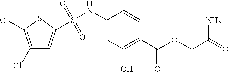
ClC1=C(Cl)SC(S(NC2=CC(O)=C(C(OCC(=O)N)=O)C=C2)(=O)=O)=C1
